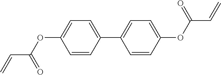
C(C=C)(OC1=CC=C(C2=CC=C(OC(C=C)=O)C=C2)C=C1)=O
